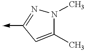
N1(C)N=C(->C)C=C1C
